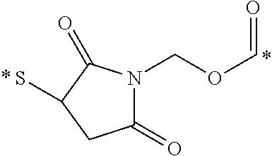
N1(COC=O)C(=O)CC(S)C1=O
